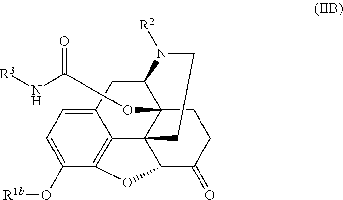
C12CC3=CC=C(O[R1b])C4=C3C3(C1(OC(=O)N[R3])CCC(=O)C3O4)CCN2[R2]
